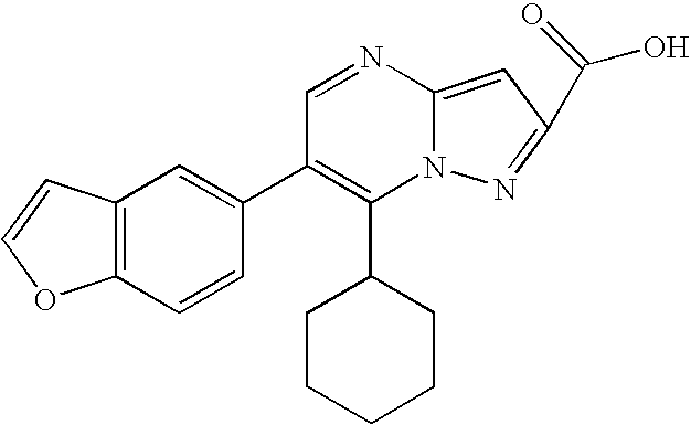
C1(C2CCCCC2)=C(C2=CC3=C(C=C2)OC=C3)C=NC2=CC(C(O)=O)=NN12
